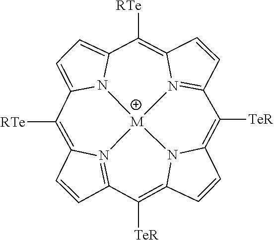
C1=CC2=N3C1=C([RTe])C1=CC=C4N1[M]31N3=C(C=CC3=C4[RTe])C([TeR])=C3C=CC(=C2[TeR])N31
